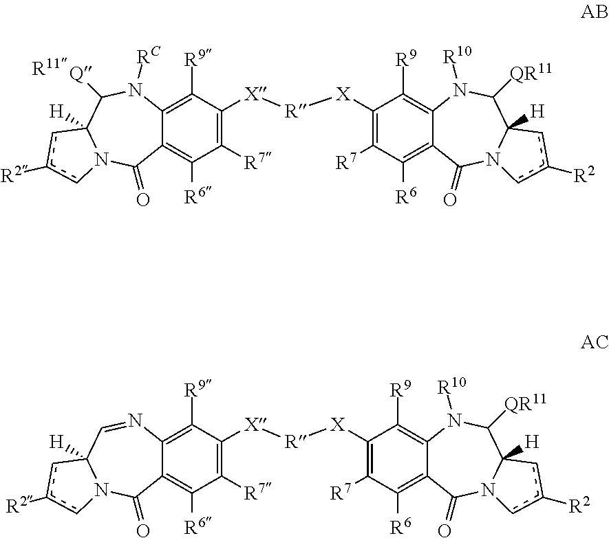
C1([R7])=C([X][R][X]C2=C([R7])C([R6])=C3C(=C2[R9])N([R10])C([QR11])C2([H])N(C3=O)cc([R2])c2)C([R9])=C2C(=C1[R6])C(=O)N1C([H])(C([Q])N2[RC])cc([R2])c1.C1([R7])=C([X][R][X]C2=C([R7])C([R6])=C3C(=C2[R9])N([R10])C([QR11])C2([H])N(C3=O)cc([R2])c2)C([R9])=C2C(=C1[R6])C(=O)N1C([H])(C=N2)cc([R2])c1
